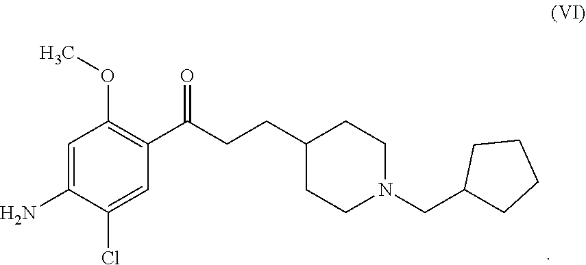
C1=C(Cl)C(N)=CC(OC)=C1C(=O)CCC1CCN(CC2CCCC2)CC1
